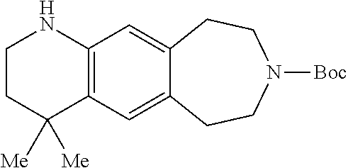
C1CC([Me])([Me])C2=C(N1)C=C1C(=C2)CCN([Boc])CC1
